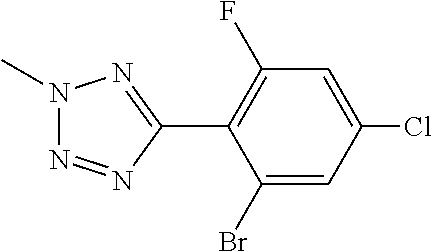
C1=C(Cl)C=C(Br)C(C2=NN(C)N=N2)=C1F
